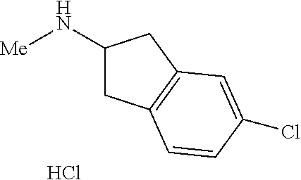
C1(N[Me])CC2=C(C1)C=C(Cl)C=C2.Cl
